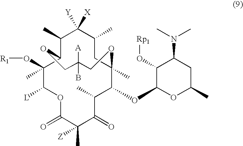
C1(C)C2C(C)(O[R1])C([L])OC(=O)C(C)([Z])C(=O)C(C)C(OC3OC(C)CC(N(C)C)C3O[Rp1])C(C)(CC(C)C1([Y])[X])OCC([A])(B)CO2
